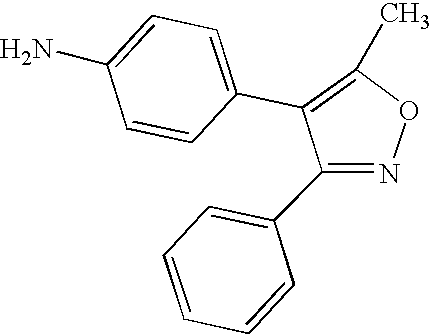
C1(C2=CC=C(N)C=C2)=C(C)ON=C1C1=CC=CC=C1
